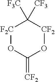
[F2C]1OC(=[CF2])O[CF2]C1([F3C])[CF3]
